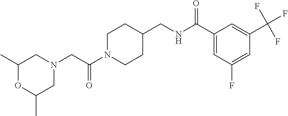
C1N(C(CN2CC(C)OC(C)C2)=O)CCC(CNC(C2=CC(F)=CC(C(F)(F)F)=C2)=O)C1
